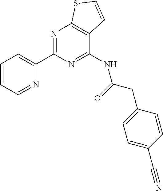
N1=C(C2=CC=CC=N2)N=C(NC(CC2=CC=C(C#N)C=C2)=O)C2=C1SC=C2
